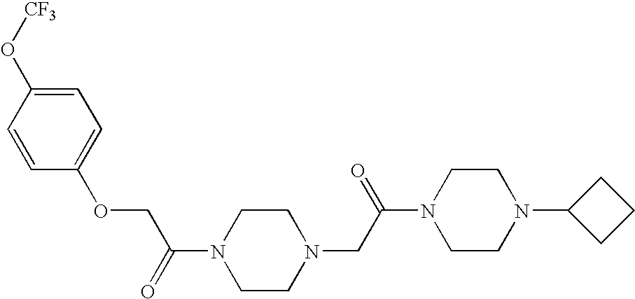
O=C(COC1=CC=C(O[CF3])C=C1)N1CCN(CC(N2CCN(C3CCC3)CC2)=O)CC1
